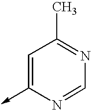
C1=C(->C)N=CN=C1C
